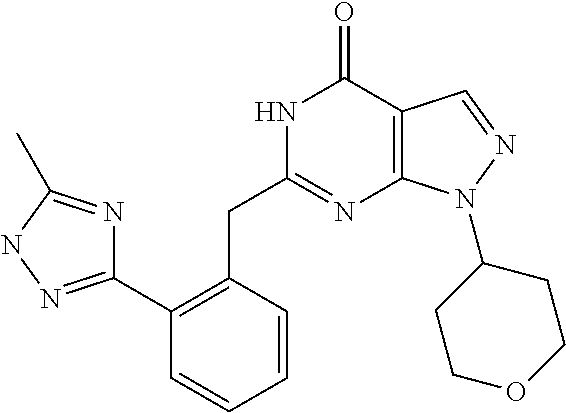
N1C(CC2=C(C3=NNC(C)=N3)C=CC=C2)=NC2=C(C1=O)C=NN2C1CCOCC1
